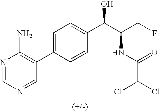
C1=C(C2=C(N)N=CN=C2)C=CC(C(C(CF)NC(=O)C(Cl)Cl)O)=C1
